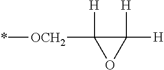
C1([OCH2]*)([H])OC1([H])[H]
